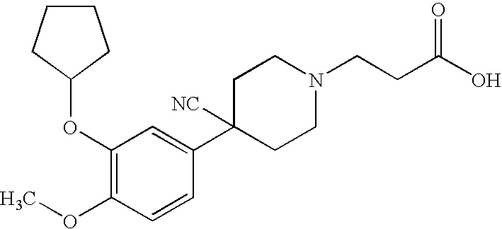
C1(OC2CCCC2)=C(OC)C=CC(C2([NC])CCN(CCC(O)=O)CC2)=C1
